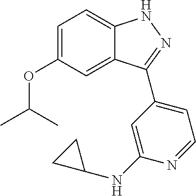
C1=C(OC(C)C)C=C2C(=C1)NN=C2C1=CC=NC(NC2CC2)=C1
